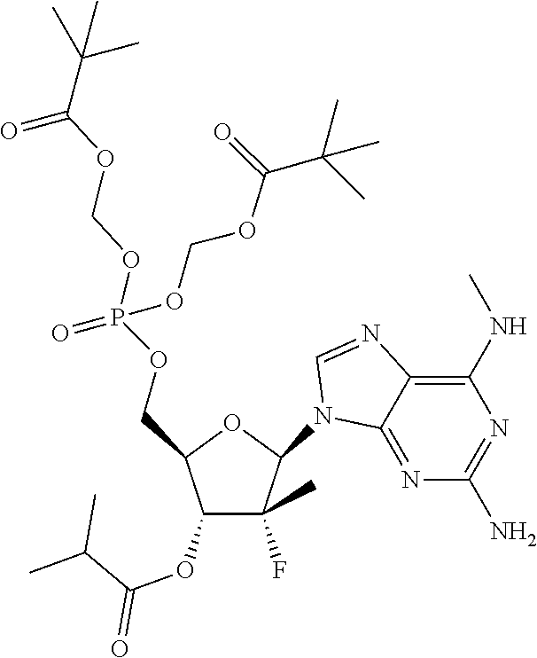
C1(N2C3=NC(N)=NC(NC)=C3N=C2)C(F)(C)C(OC(C(C)C)=O)C(COP(OCOC(=O)C(C)(C)C)(=O)OCOC(=O)C(C)(C)C)O1
